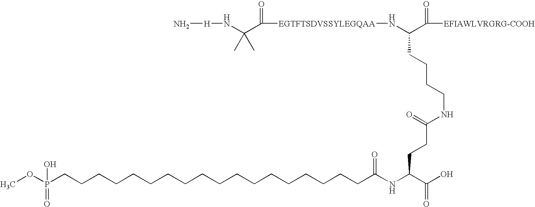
C(CCCCCCCCCCCCCCCCC(NC(C(O)=O)CCC(NCCCCC(N[EGTFTSDVSSYLEGQAA]C(=O)C(N[H]N)(C)C)C([EFIAWLVRGRG-COOH])=O)=O)=O)CP(OC)(=O)O
